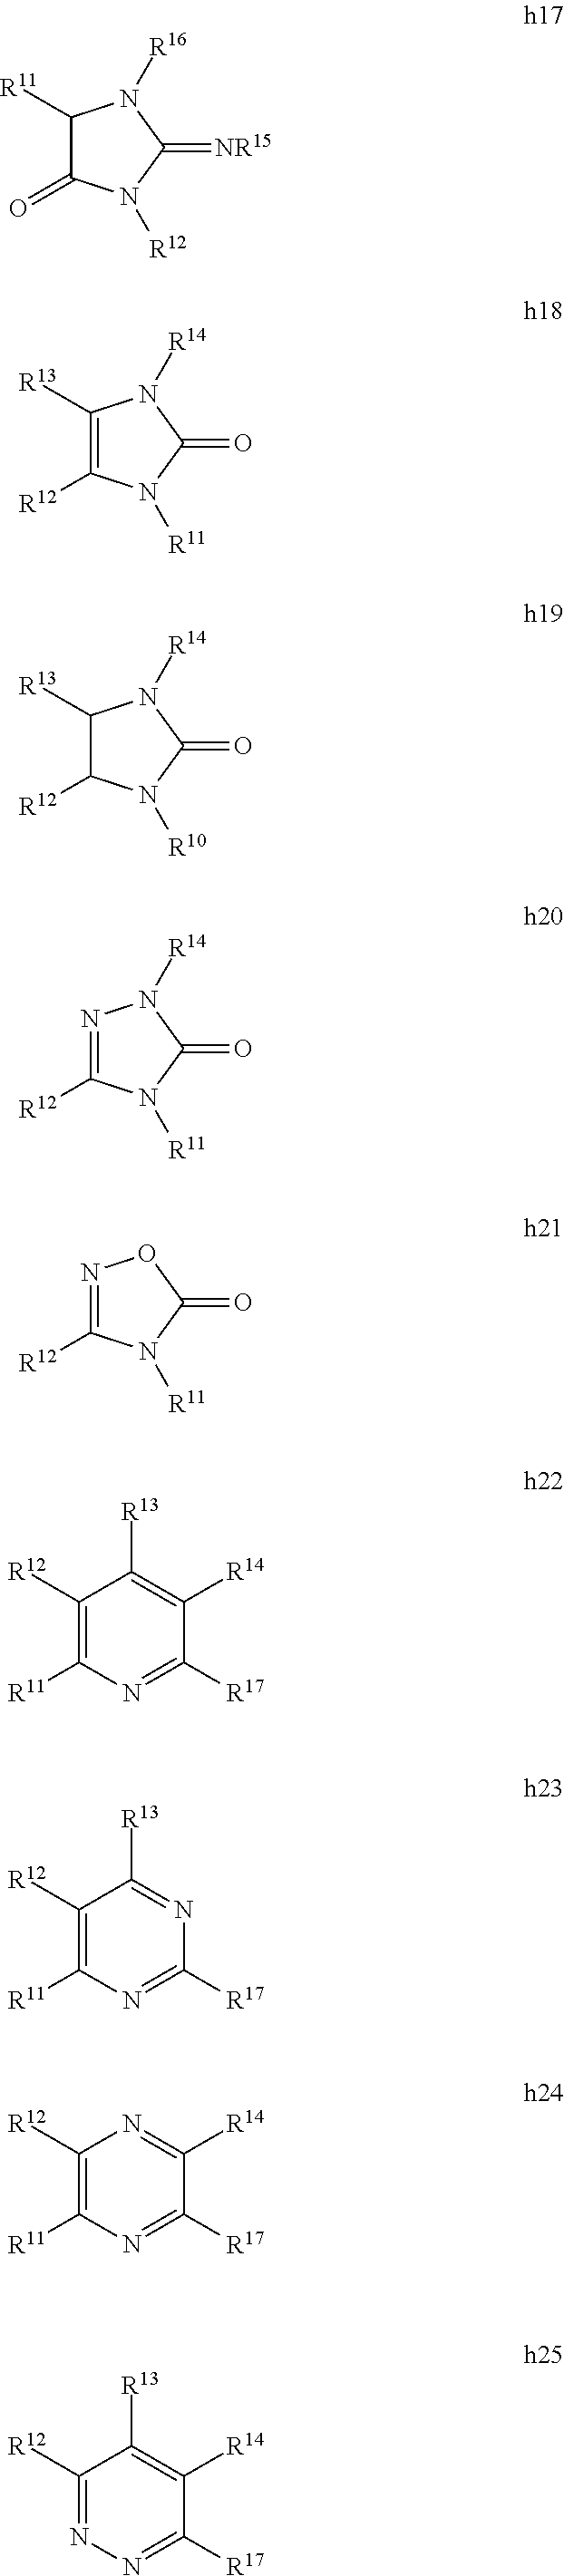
C1([R11])C(=O)N([R12])C(=[NR15])N1[R16].C1([R13])=C([R12])N([R11])C(=O)N1[R14].C1([R13])C([R12])N([R10])C(=O)N1[R14].N1=C([R12])N([R11])C(=O)N1[R14].N1=C([R12])N([R11])C(=O)O1.C1([R12])=C([R11])N=C([R17])C([R14])=C1[R13].C1([R12])=C([R11])N=C([R17])N=C1[R13].C1([R12])=C([R11])N=C([R17])C([R14])=N1.C1([R12])=NN=C([R17])C([R14])=C1[R13]
